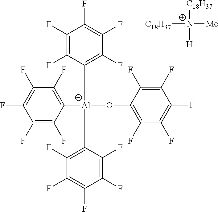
C1(F)=C(F)C([Al](C2=C(F)C(F)=C(F)C(F)=C2F)(C2=C(F)C(F)=C(F)C(F)=C2F)OC2=C(F)C(F)=C(F)C(F)=C2F)=C(F)C(F)=C1F.[C18H37][N+]([Me])([C18H37])[H]
